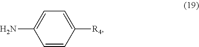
C1=C(N)C=CC([R4])=C1
